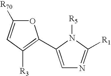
C1=C(C2=C([R3])C=C([R70])O2)N([R5])C([R1])=N1
